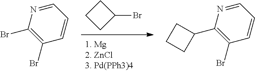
C1CC(Br)C1.C1=NC(C2CCC2)=C(Br)C=C1.C1=NC(Br)=C(Br)C=C1
